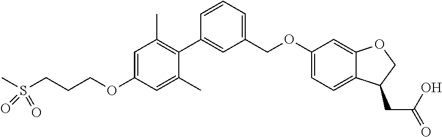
CS(CCCOC1=CC(C)=C(C2=CC(COC3=CC=C4C(=C3)OCC4CC(O)=O)=CC=C2)C(C)=C1)(=O)=O
